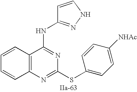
C12=C(N=C(SC3=CC=C([NHAc])C=C3)N=C1NC1=NNC=C1)C=CC=C2
